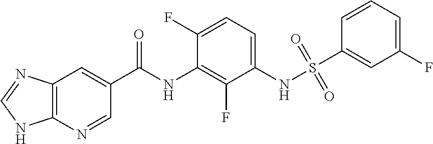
C12=C(N=CC(C(NC3=C(F)C(NS(=O)(=O)C4=CC(F)=CC=C4)=CC=C3F)=O)=C1)NC=N2
